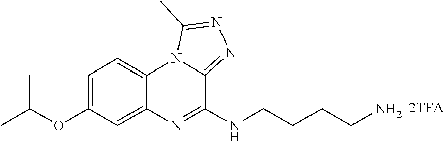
CC(OC1=CC=C2C(=C1)N=C(NCCCCN)C1=NN=C(C)N21)C
